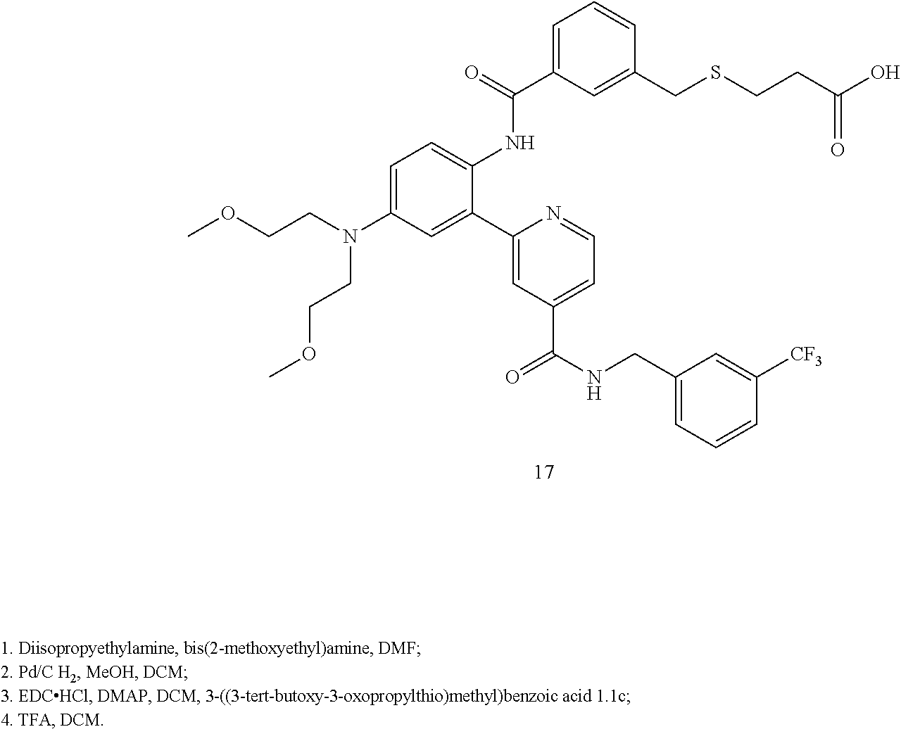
C1=C(N(CCOC)CCOC)C=C(C2=CC(C(NCC3=CC=CC([CF3])=C3)=O)=CC=N2)C(NC(C2=CC=CC(CSCCC(O)=O)=C2)=O)=C1
